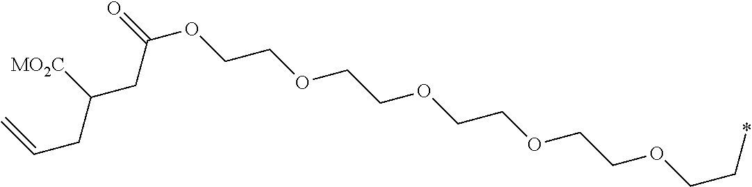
O=C(OCCOCCOCCOCCOCC*)CC([MO2C])CC=C
